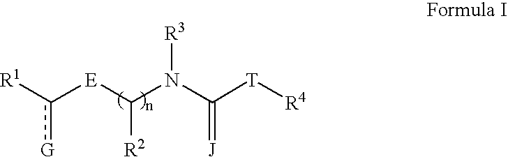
[R1]c([E]C(N(C([T][R4])=[J])[R3])[R2])[G]
